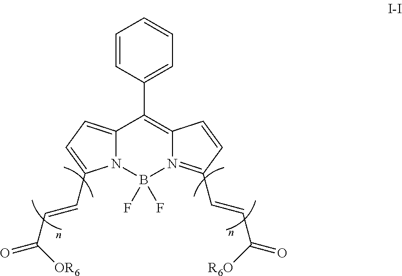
C1=CC(C2=C3N(=C(C=CC(=O)[R6O])C=C3)B(F)(F)N3C2=CC=C3C=CC(=O)[OR6])=CC=C1
